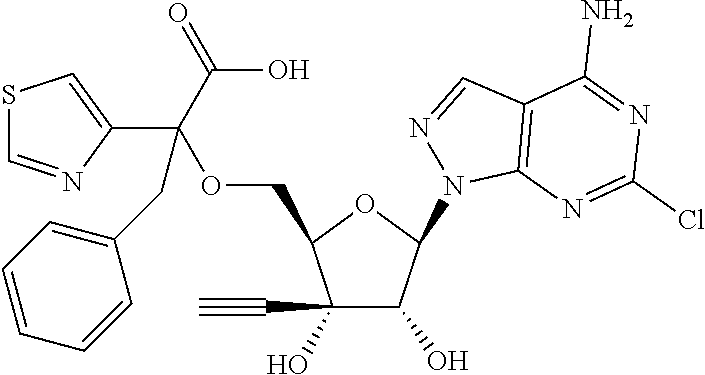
C1(C#C)(O)C(O)C(N2C3=C(C=N2)C(N)=NC(Cl)=N3)OC1COC(C1=CSC=N1)(C(O)=O)CC1=CC=CC=C1
